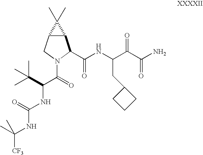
C12C(CN(C(C(C(C)(C)C)NC(=O)NC([CF3])(C)C)=O)C1C(NC(C(C(N)=O)=O)CC1CCC1)=O)C2(C)C
